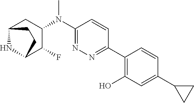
C1(N(C2CC3NC(C2F)CC3)C)=NN=C(C2=C(O)C=C(C3CC3)C=C2)C=C1
